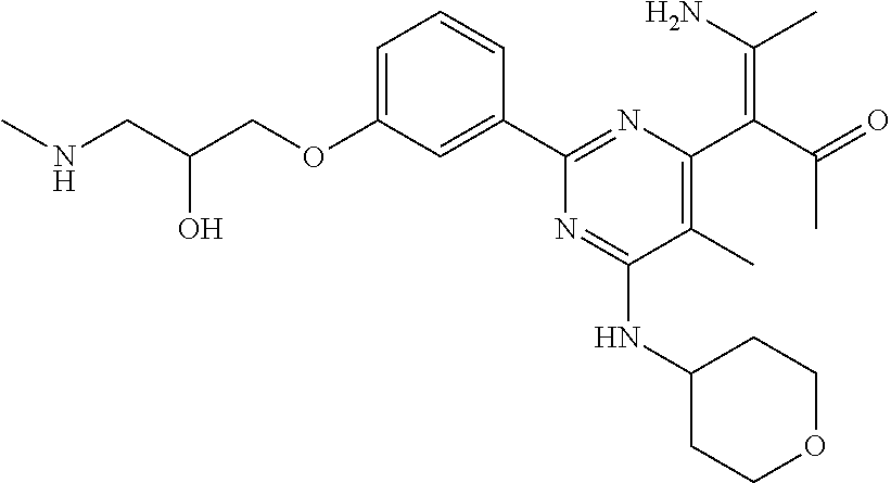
C1=C(OCC(CNC)O)C=C(C2=NC(C(C(=O)C)=C(C)N)=C(C)C(NC3CCOCC3)=N2)C=C1
